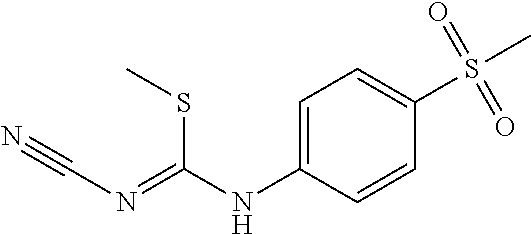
C1=C(NC(=NC#N)SC)C=CC(S(C)(=O)=O)=C1
